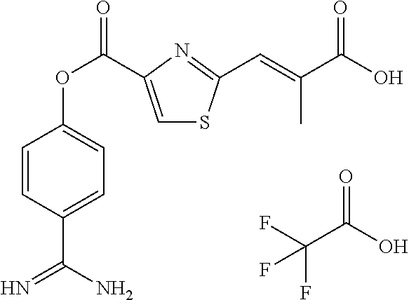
C1=C(C(OC2=CC=C(C(N)=N)C=C2)=O)N=C(C=C(C(O)=O)C)S1.FC(C(O)=O)(F)F
